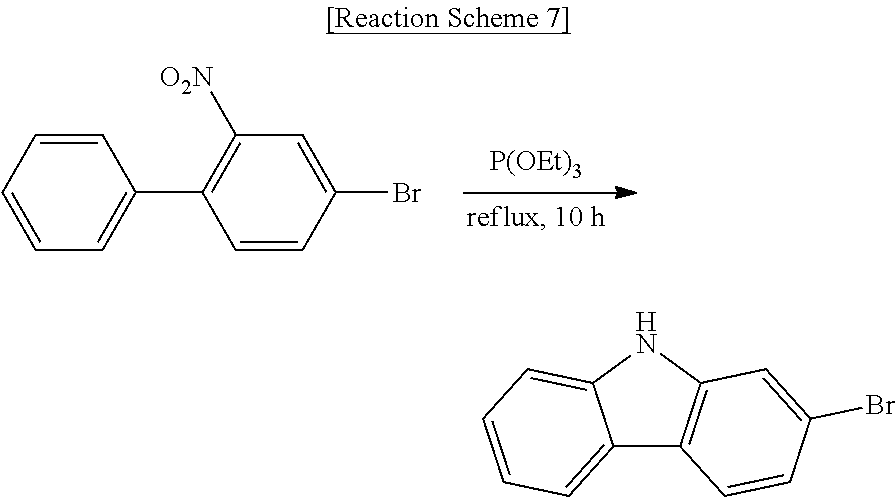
[P(OEt)3].C1=CC=C(C2=C([O2N])C=C(Br)C=C2)C=C1.C12=CC=CC=C1NC1=C2C=CC(Br)=C1
